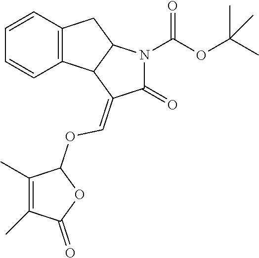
C12=C(C=CC=C1)CC1C2C(=COC2C(C)=C(C)C(=O)O2)C(=O)N1C(OC(C)(C)C)=O
